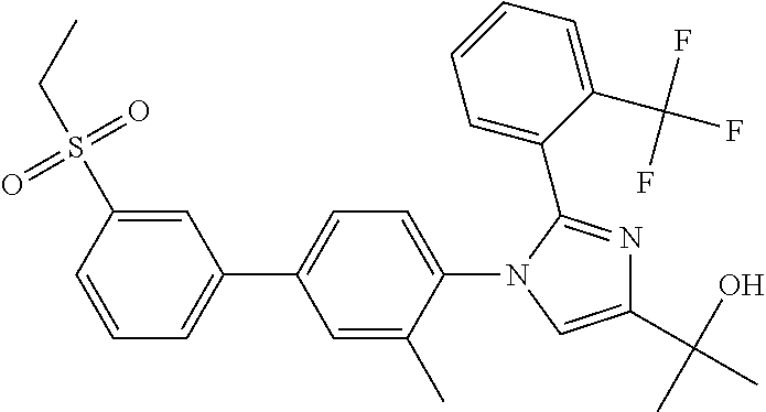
C1=CC(S(=O)(=O)CC)=CC(C2=CC=C(N3C=C(C(O)(C)C)N=C3C3=CC=CC=C3C(F)(F)F)C(C)=C2)=C1
